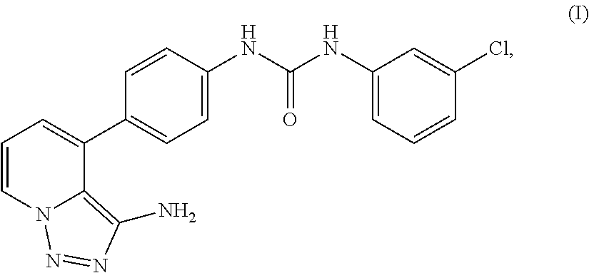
C1=CN2C(=C(N)N=N2)C(C2=CC=C(NC(=O)NC3=CC=CC(Cl)=C3)C=C2)=C1
